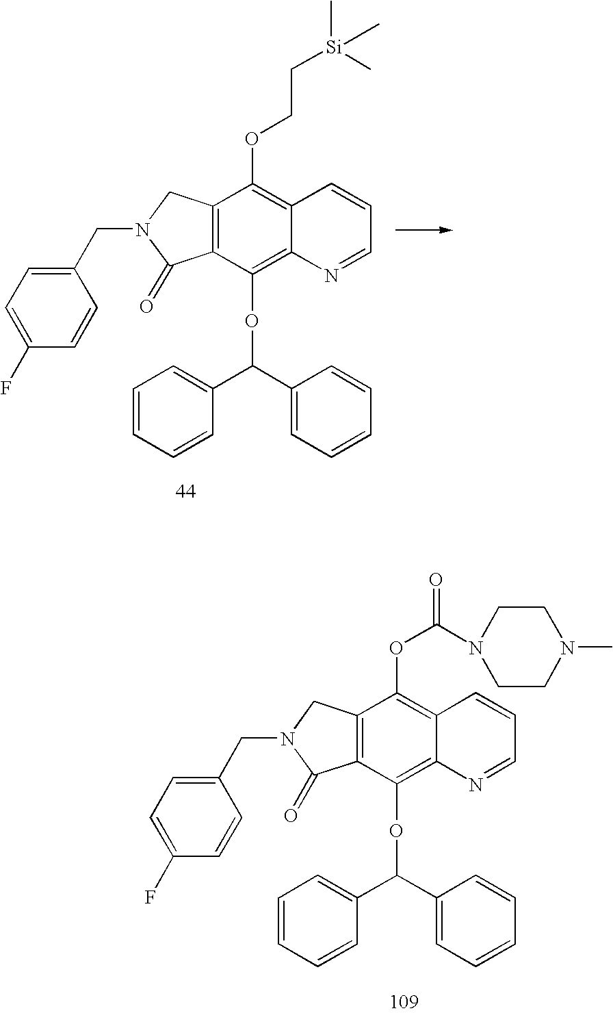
C12=C(CN(CC3=CC=C(F)C=C3)C1=O)C(OCC[Si](C)(C)C)=C1C(=C2OC(C2=CC=CC=C2)C2=CC=CC=C2)N=CC=C1.C12=C(CN(CC3=CC=C(F)C=C3)C1=O)C(OC(N1CCN(C)CC1)=O)=C1C(=C2OC(C2=CC=CC=C2)C2=CC=CC=C2)N=CC=C1
